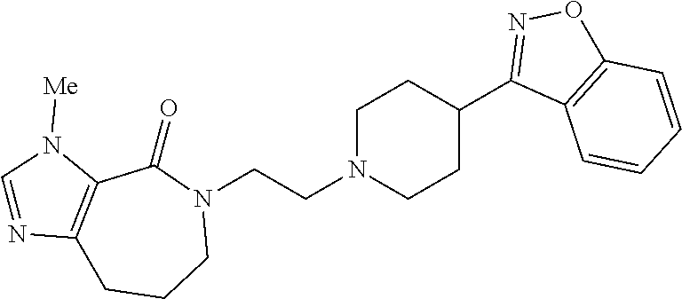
N1(CCN2CCC(C3=NOC4=C3C=CC=C4)CC2)C(=O)C2=C(CCC1)N=CN2[Me]
